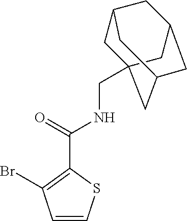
C1=CSC(C(NCC23CC4CC(CC(C2)C4)C3)=O)=C1Br
